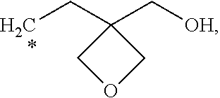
CCC1(C[OH])COC1
